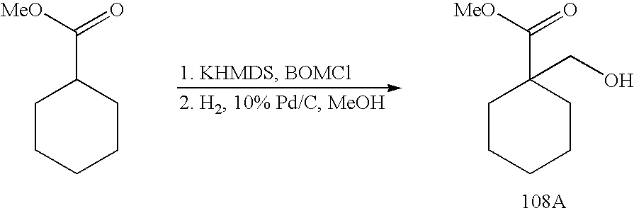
C1CCCCC1(C([MeO])=O)CO.C1CCCCC1C([MeO])=O
